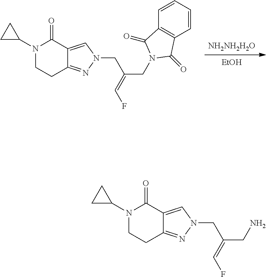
N1(C2CC2)CCC2=NN(CC(CN)=CF)C=C2C1=O.[NH2NH2H2O].[EtOH].N1(C2CC2)CCC2=NN(CC(CN3C(=O)C4=C(C3=O)C=CC=C4)=CF)C=C2C1=O
